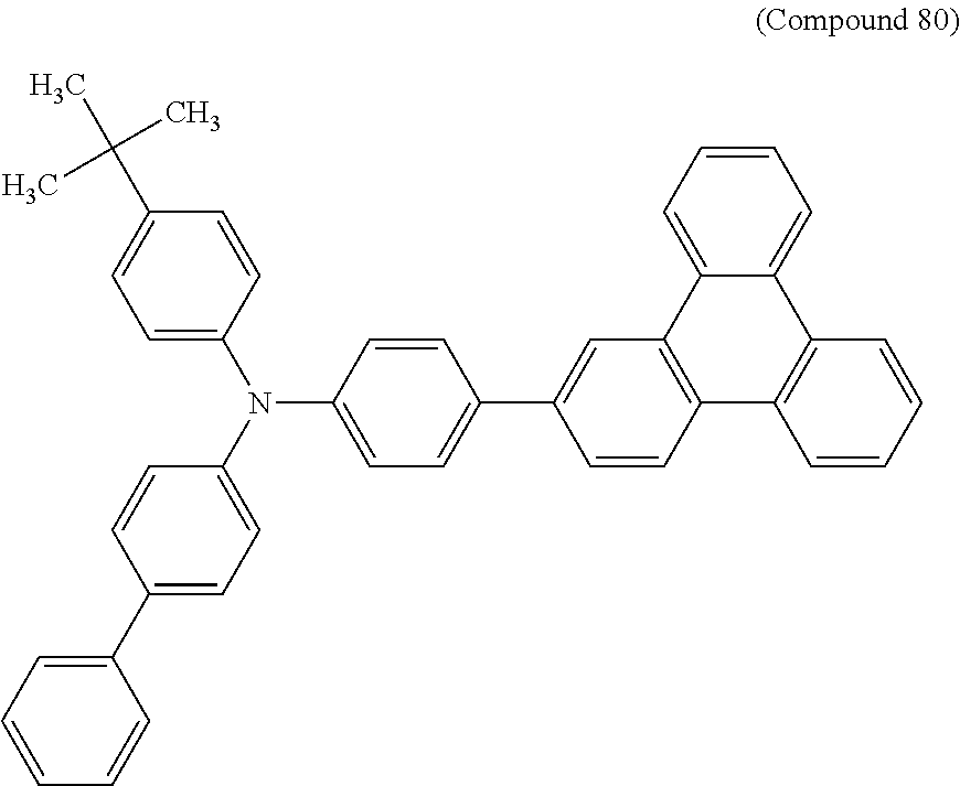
C12=C(C=CC=C1)C1=CC=CC=C1C1=C2C=CC(C2=CC=C(N(C3=CC=C(C4=CC=CC=C4)C=C3)C3=CC=C(C(C)(C)C)C=C3)C=C2)=C1
